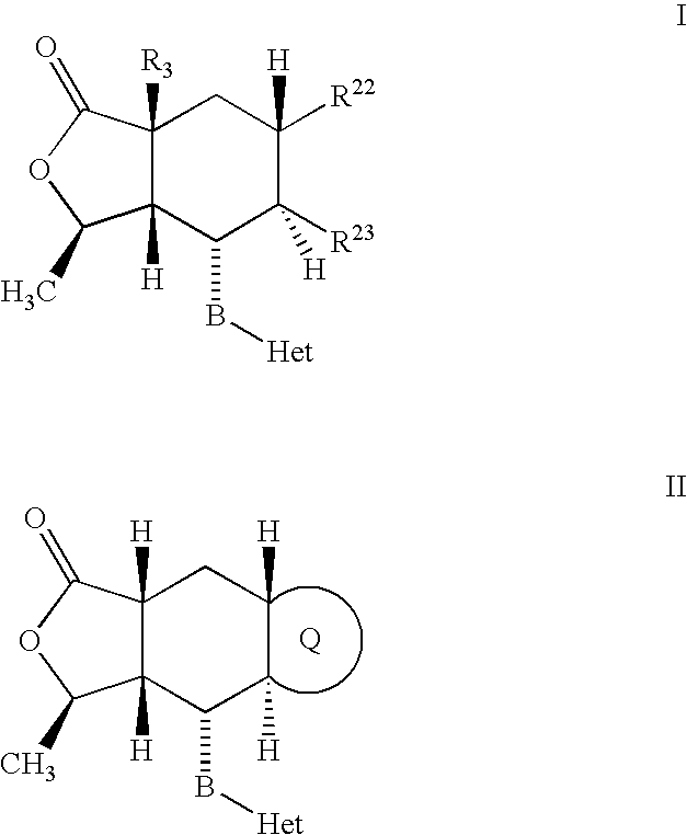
C12([H])C([H])(C(B[Het])C([H])C([H])C1)C(C)OC2=O.C12([R3])C([H])(C(B[Het])C([H])([R23])C([H])([R22])C1)C(C)OC2=O
